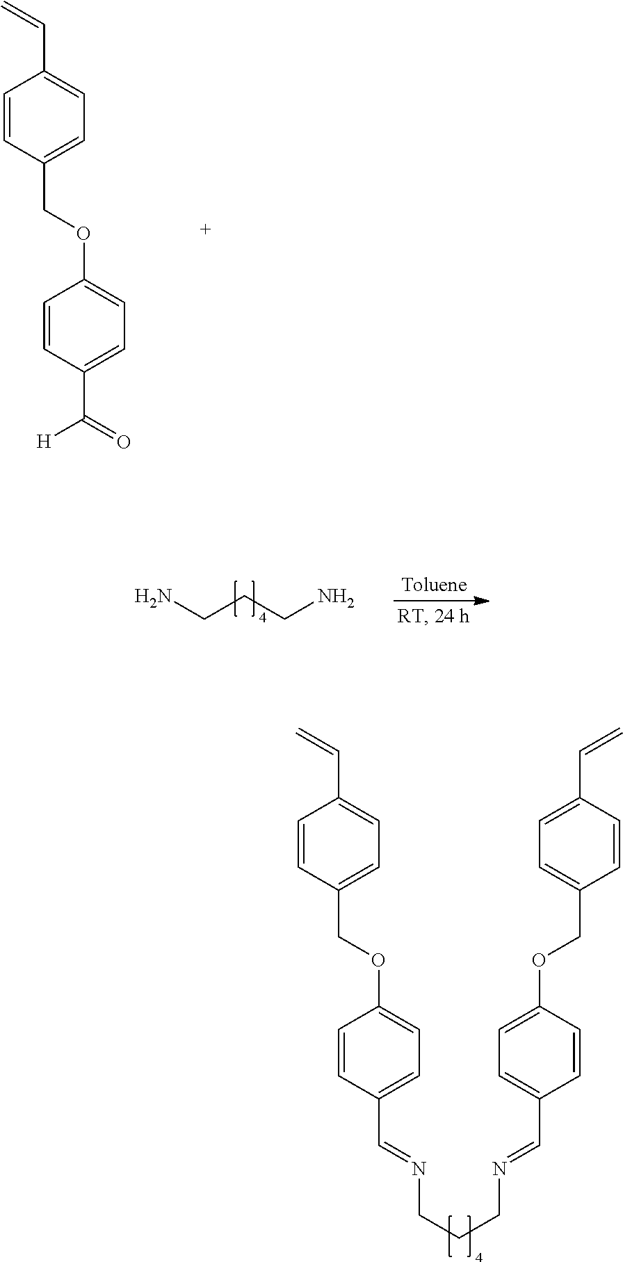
C1=CC(C(=O)[H])=CC=C1OCC1=CC=C(C=C)C=C1.NCCCN.C1=CC(C=NCCCN=CC2=CC=C(OCC3=CC=C(C=C)C=C3)C=C2)=CC=C1OCC1=CC=C(C=C)C=C1
